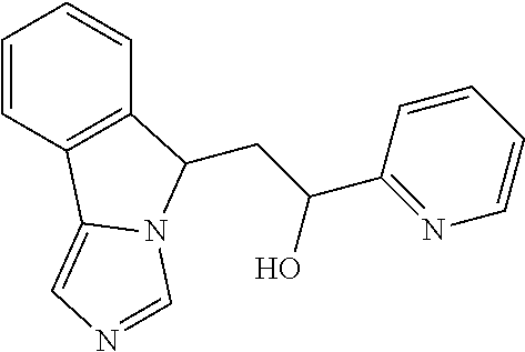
C1=CC2=C(C=C1)C(CC(C1=NC=CC=C1)O)N1C2=CN=C1
